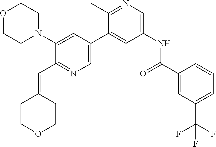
C1(N2CCOCC2)=CC(C2=CC(NC(C3=CC(C(F)(F)F)=CC=C3)=O)=CN=C2C)=CN=C1C=C1CCOCC1
